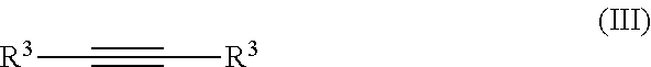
[R3]C#C[R3]
